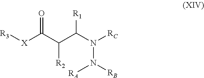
[R1]C(C(C([X][R3])=O)[R2])N([RC])N([RA])[RB]
